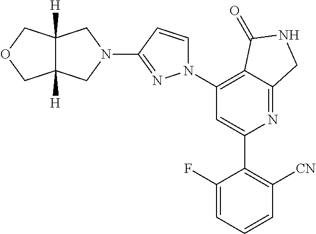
C1(C2=C([CN])C=CC=C2F)=CC(N2C=CC(N3CC4([H])C([H])(C3)COC4)=N2)=C2C(=N1)CNC2=O
